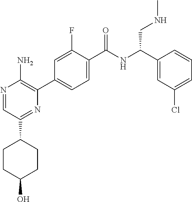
N1=CC(C2CCC(O)CC2)=NC(C2=CC=C(C(NC(C3=CC(Cl)=CC=C3)CNC)=O)C(F)=C2)=C1N
